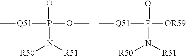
C[Q51]P(=O)(OC)N([R50])[R51].C[Q51]P(=O)([OR59])N([R50])[R51]
